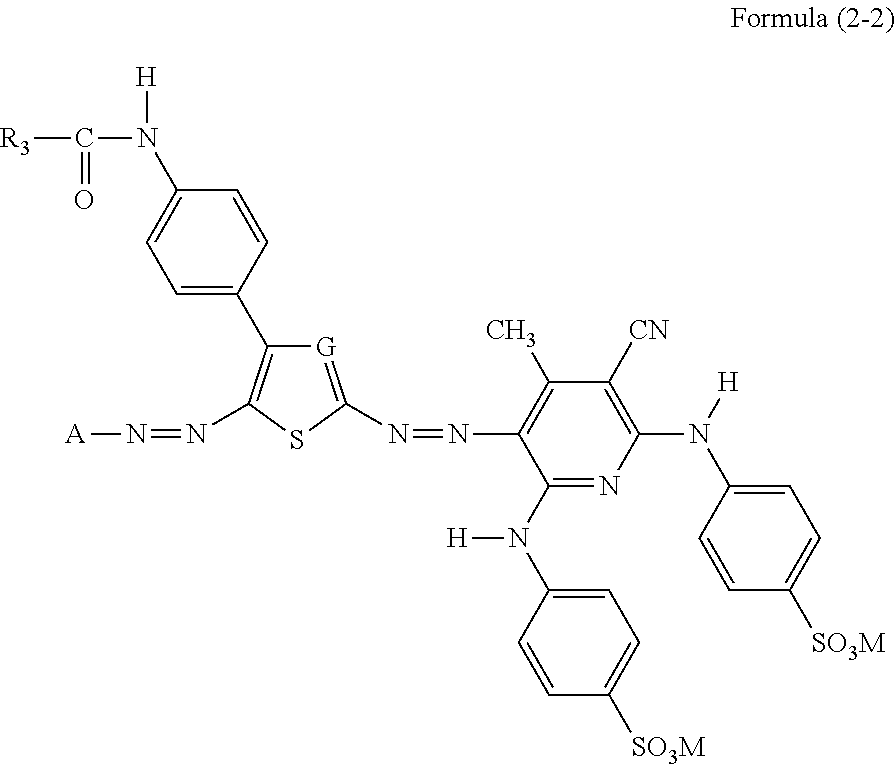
[A]N=NC1=C(C2=CC=C(N([H])C([R3])=O)C=C2)[G]=C(N=NC2=C(C)C([CN])=C(N([H])C3=CC=C([SO3M])C=C3)N=C2N([H])C2=CC=C([SO3M])C=C2)S1
